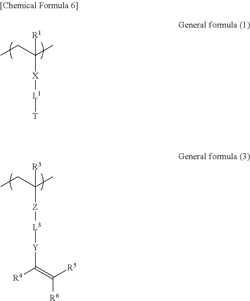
C([X][L1][T])(CC)(C)[R1].C([Z][L3][Y]C([R4])=C([R5])[R6])(CC)(C)[R3]
